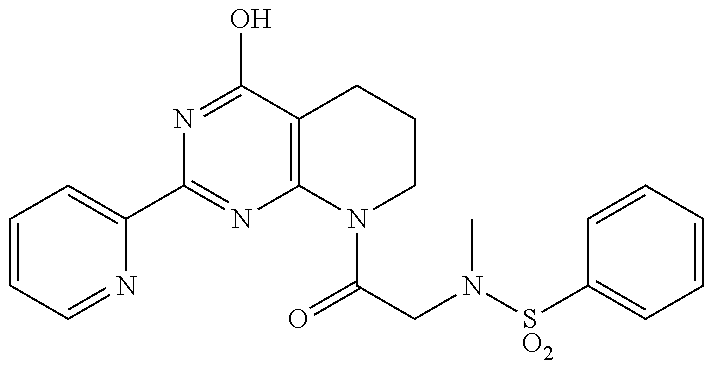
C1=CC=NC(C2=NC3=C(C(O)=N2)CCCN3C(CN([SO2]C2=CC=CC=C2)C)=O)=C1
